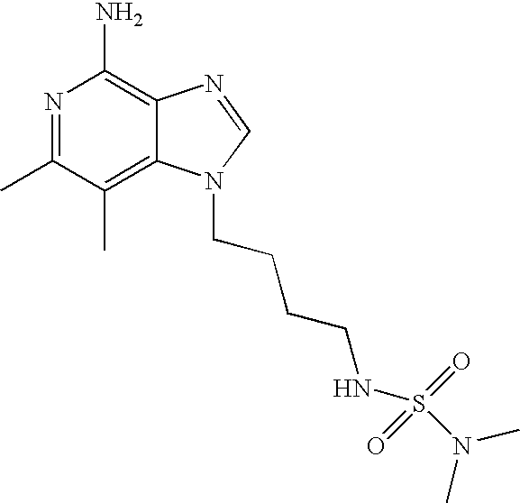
N1=C(C)C(C)=C2C(=C1N)N=CN2CCCCNS(=O)(=O)N(C)C
